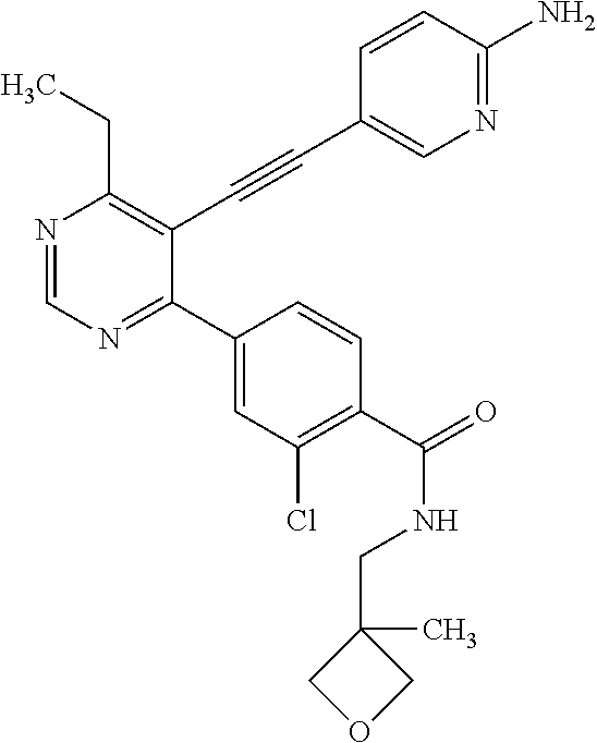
N1=CN=C(C2=CC(Cl)=C(C(=O)NCC3(C)COC3)C=C2)C(C#CC2=CN=C(N)C=C2)=C1CC
